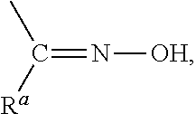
CC([Ra])=N[OH]
